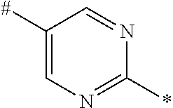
C1([#])=CN=C(*)N=C1
